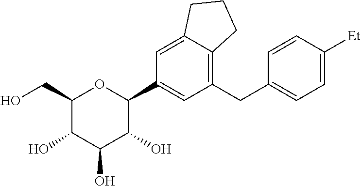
C1(CO)C(O)C(O)C(O)C(C2=CC(CC3=CC=C([Et])C=C3)=C3C(=C2)CCC3)O1
